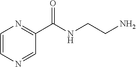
C1=CN=CC(C(=O)NCCN)=N1
